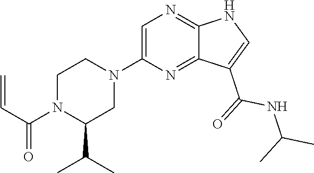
C1(N2CCN(C(=O)C=C)C(C(C)C)C2)=CN=C2C(=N1)C(C(NC(C)C)=O)=CN2
